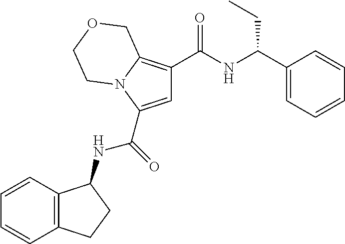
C(=O)(C1=CC(C(NC(C2=CC=CC=C2)CC)=O)=C2N1CCOC2)NC1C2=C(C=CC=C2)CC1
